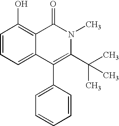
C1=CC=C2C(=C1O)C(=O)N(C)C(C(C)(C)C)=C2C1=CC=CC=C1
